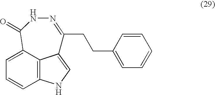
C12=C3C(=CC=C1)C(=O)NN=C(CCC1=CC=CC=C1)C3=CN2
